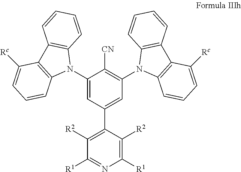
C1(N2C3=C(C4=C2C=CC=C4[Rc])C=CC=C3)=CC(C2=C([R2])C([R1])=NC([R1])=C2[R2])=CC(N2C3=C(C4=C2C=CC=C4)C([Rc])=CC=C3)=C1[CN]
